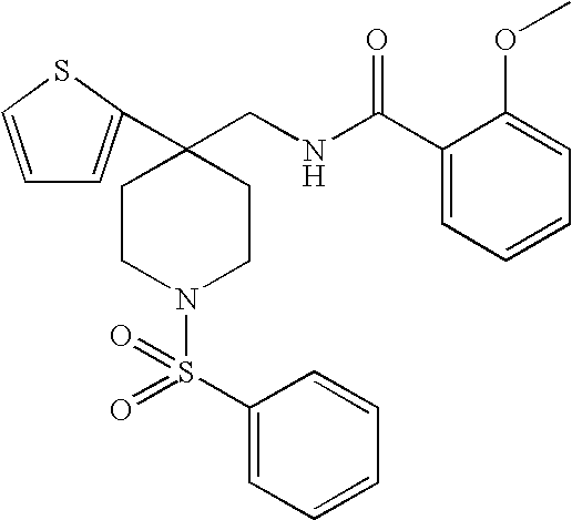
C1=CSC(C2(CNC(C3=CC=CC=C3OC)=O)CCN(S(C3=CC=CC=C3)(=O)=O)CC2)=C1
